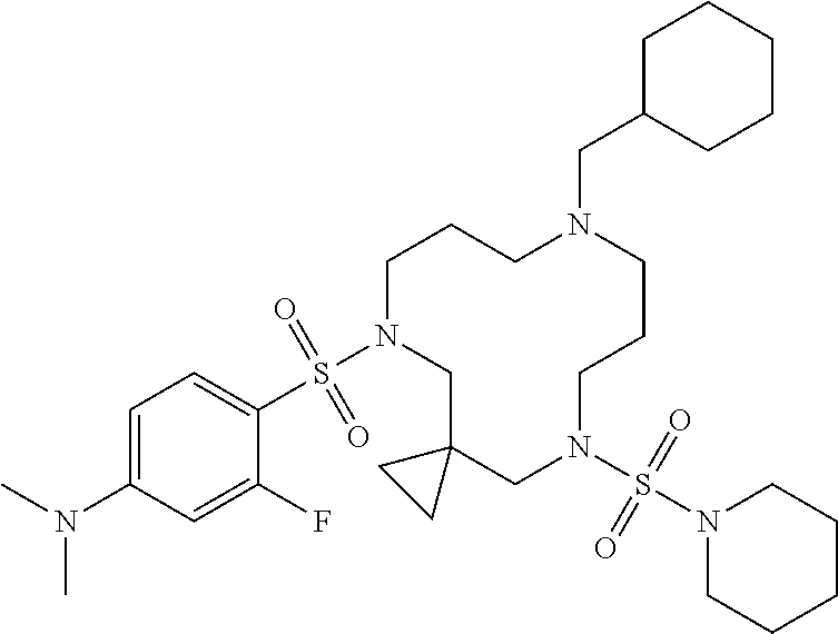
C1N(S(C2=CC=C(N(C)C)C=C2F)(=O)=O)CC2(CN(S(N3CCCCC3)(=O)=O)CCCN(CC3CCCCC3)CC1)CC2
